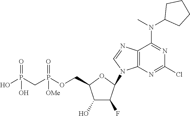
N1=C(Cl)N=C(N(C2CCCC2)C)C2=C1N(C1C(F)C(O)C(COP(CP(O)(O)=O)([OMe])=O)O1)C=N2
